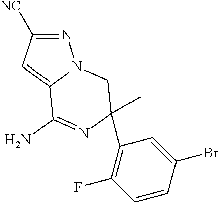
C12=CC([NC])=NN1CC(C1=C(F)C=CC(Br)=C1)(C)N=C2N
